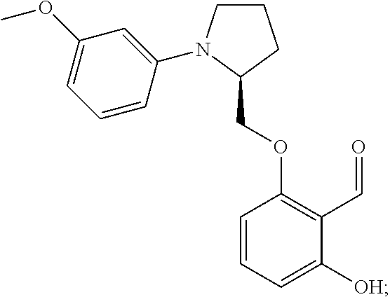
C1CN(C2=CC(OC)=CC=C2)C(COC2=C(C=O)C([OH])=CC=C2)C1
